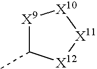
[X9]1C(C)[X12][X11][X10]1
